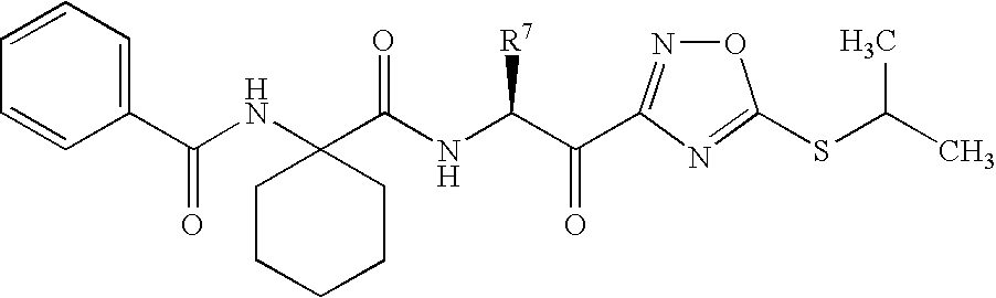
O1N=C(C(C(NC(C2(NC(C3=CC=CC=C3)=O)CCCCC2)=O)[R7])=O)N=C1SC(C)C
